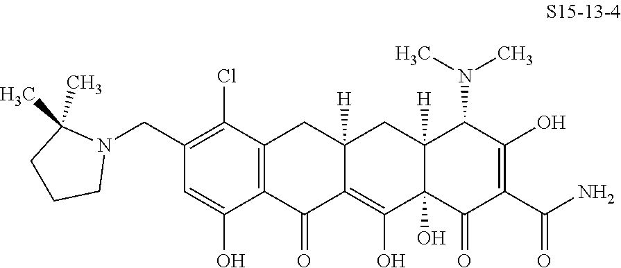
C12=C(C(=O)C3=C(O)C4(O)C([H])(CC3([H])C1)C(N(C)C)C(O)=C(C(N)=O)C4=O)C(O)=CC(CN1C(C)(C)CCC1)=C2Cl
